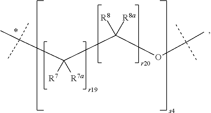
C(C(C(OC(C)(C)C)([R8])[R8a])([R7])[R7a])(C)(C)C
